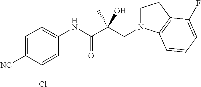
C1=C([NC])C(Cl)=CC(NC(C(CN2CCC3=C2C=CC=C3F)(O)C)=O)=C1
